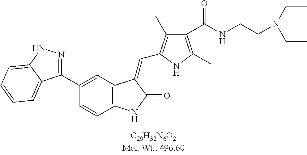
C1(C2=CC3=C(C=C2)NC(=O)C3=CC2=C(C)C(C(NCCN(CC)CC)=O)=C(C)N2)=NNC2=CC=CC=C12
